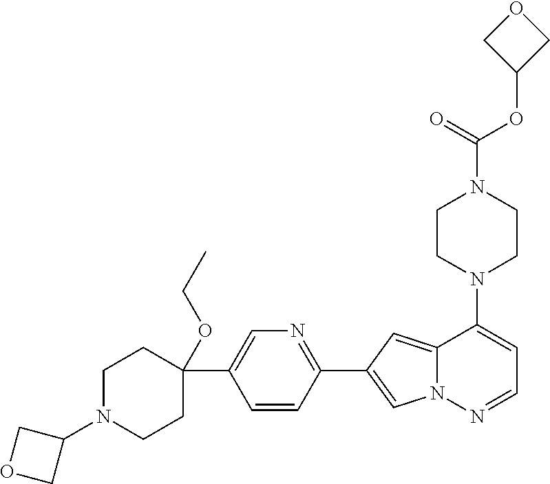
N1(C2=CC=NN3C2=CC(C2=NC=C(C4(OCC)CCN(C5COC5)CC4)C=C2)=C3)CCN(C(OC2COC2)=O)CC1
